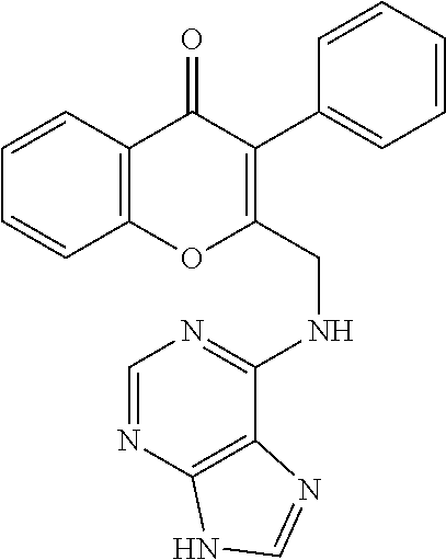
C1=CC2=C(C=C1)C(=O)C(C1=CC=CC=C1)=C(CNC1=NC=NC3=C1N=CN3)O2
